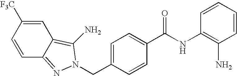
C(C1=CC=C(C(NC2=C(N)C=CC=C2)=O)C=C1)N1N=C2C=CC([F3C])=CC2=C1N
